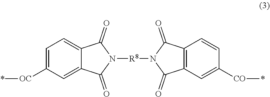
C1=C([OC]*)C=C2C(=C1)C(=O)N([R8]N1C(=O)C3=C(C1=O)C=CC([CO]*)=C3)C2=O
